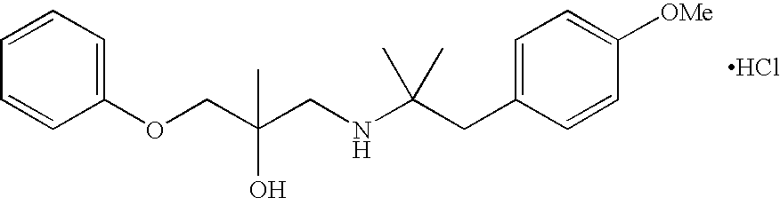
O(CC(CNC(CC1=CC=C([OMe])C=C1)(C)C)(O)C)C1=CC=CC=C1.Cl
